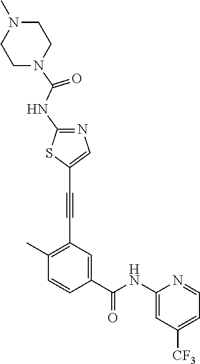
C1(C)=C(C#CC2=CN=C(NC(=O)N3CCN(C)CC3)S2)C=C(C(NC2=CC([CF3])=CC=N2)=O)C=C1
